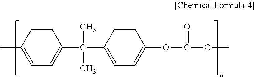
C1=C(C)C=CC(C(C2=CC=C(OC(OC)=O)C=C2)(C)C)=C1
